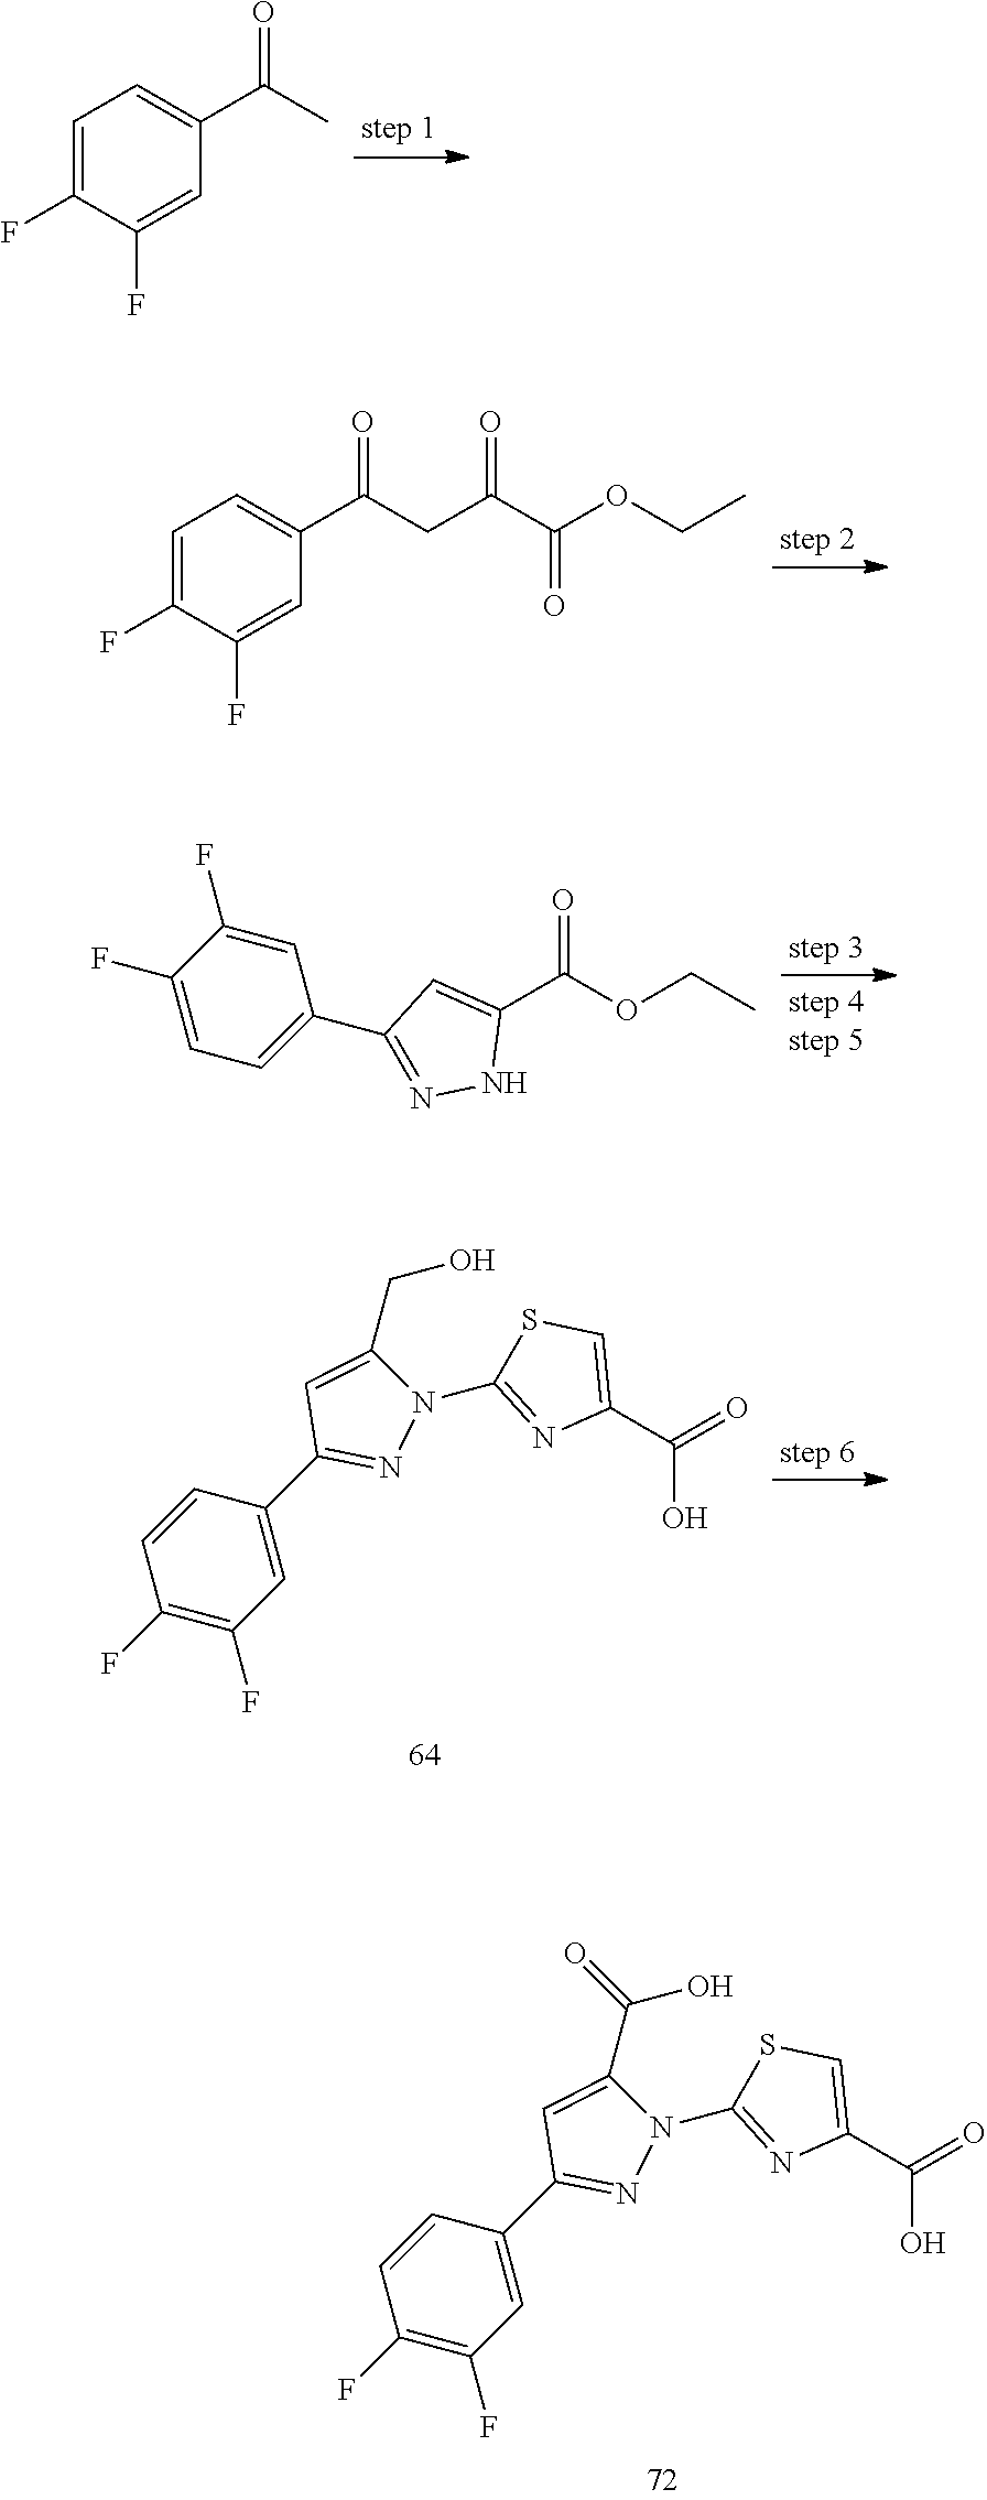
C1=C(F)C(F)=CC(C(C)=O)=C1.C1=C(F)C(F)=CC(C(=O)CC(C(OCC)=O)=O)=C1.C1(C(OCC)=O)=CC(C2=CC=C(F)C(F)=C2)=NN1.C1=C(C2=NN(C3=NC(C(=O)O)=CS3)C(CO)=C2)C=CC(F)=C1F.C1=C(C2=NN(C3=NC(C(=O)O)=CS3)C(C(O)=O)=C2)C=CC(F)=C1F
